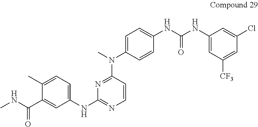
C1(NC2=NC=CC(N(C)C3=CC=C(NC(NC4=CC([CF3])=CC(Cl)=C4)=O)C=C3)=N2)=CC=C(C)C(C(NC)=O)=C1
